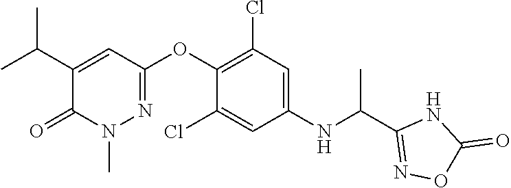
C1=C(NC(C2=NOC(=O)N2)C)C=C(Cl)C(OC2=NN(C)C(=O)C(C(C)C)=C2)=C1Cl
